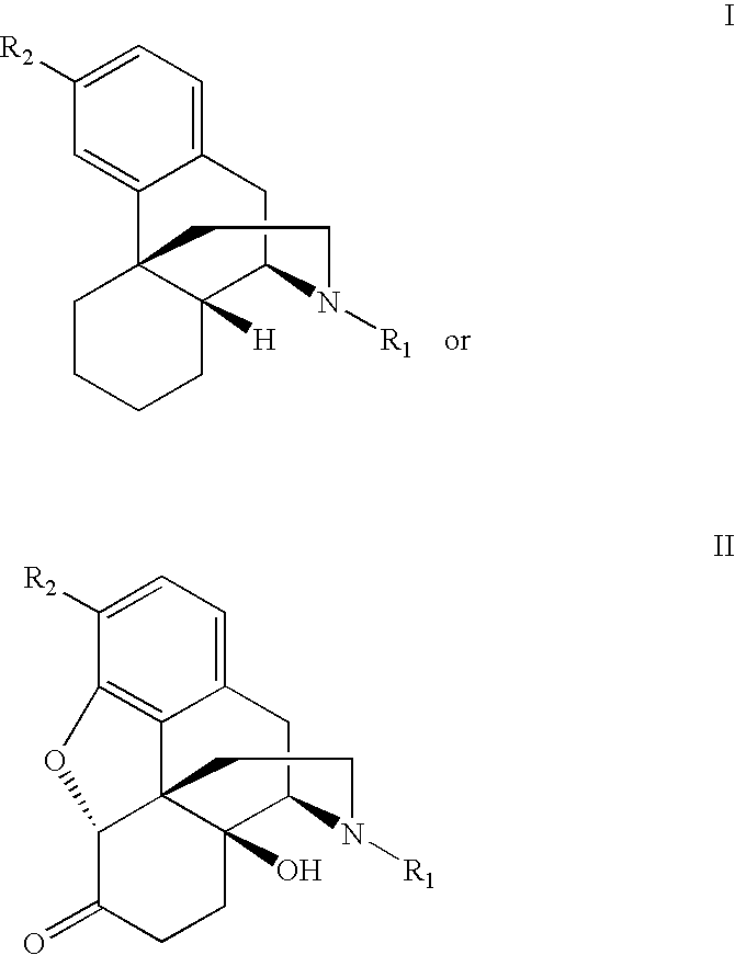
C12=CC=C([R2])C=C1C13C([H])(C(C2)N([R1])CC1)CCCC3.C12=CC=C([R2])C3=C1C14C(O)(C(C2)N([R1])CC1)CCC(=O)C4O3
